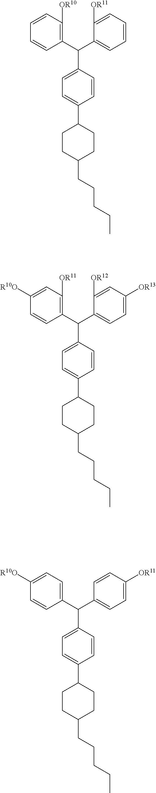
C1(C(C2=CC=C([OR13])C=C2[OR12])C2=CC=C(C3CCC(CCCCC)CC3)C=C2)=C([OR11])C=C([R10O])C=C1.C1(C(C2=CC=C([OR11])C=C2)C2=CC=C(C3CCC(CCCCC)CC3)C=C2)=CC=C([R10O])C=C1.C1(C(C2=CC=CC=C2[OR11])C2=CC=C(C3CCC(CCCCC)CC3)C=C2)=C([OR10])C=CC=C1
